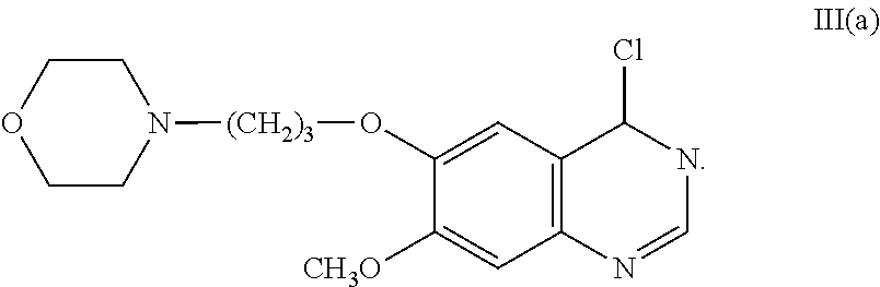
C1(O[(CH2)3]N2CCOCC2)=CC2=C(C=C1[CH3O])N=CNC2Cl
